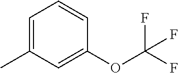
C1(C)=CC=CC(OC(F)(F)F)=C1
